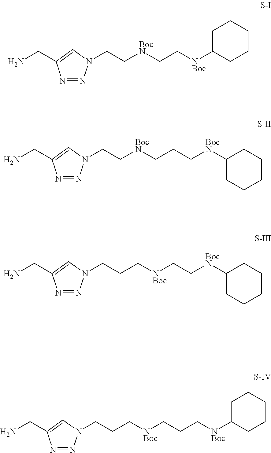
N1=NN(CC[BocN]CC[NBoc]C2CCCCC2)C=C1CN.N1=NN(CC[BocN]CCC[BocN]C2CCCCC2)C=C1CN.N1=NN(CCC[NBoc]CC[BocN]C2CCCCC2)C=C1CN.N1=NN(CCC[NBoc]CCC[NBoc]C2CCCCC2)C=C1CN
